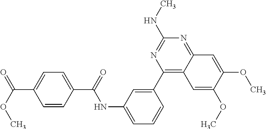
C1=CC(C(NC2=CC=CC(C3=C4C(=NC(NC)=N3)C=C(OC)C(OC)=C4)=C2)=O)=CC=C1C(OC)=O
